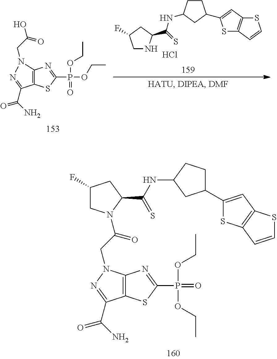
C12=C(SC(P(OCC)(=O)OCC)=N1)C(C(=O)N)=NN2CC(N1CC(F)CC1C(=S)NC1CC(C2=CC3=C(S2)C=CS3)CC1)=O.C12=C(SC(P(OCC)(OCC)=O)=N1)C(C(=O)N)=NN2CC(O)=O.C1NC(C(=S)NC2CCC(C3=CC4=C(S3)C=CS4)C2)CC1F.Cl
